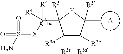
C1([R3a])([R3b])C([R3c])([R3d])C(C)([R5])[Y]C1(C([X]S(N)(=O)=O)([R4])[R4])[R5].[A]
